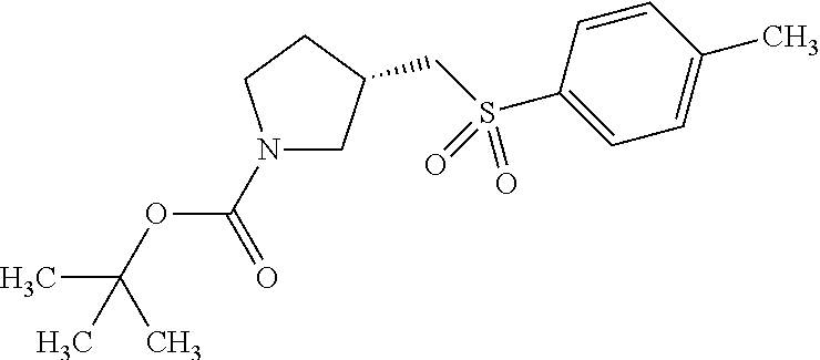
N1(C(OC(C)(C)C)=O)CC(CS(C2=CC=C(C)C=C2)(=O)=O)CC1
